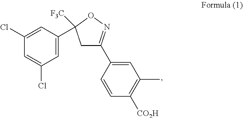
C1(Cl)=CC(C2([F3C])CC(C3=CC(C)=C([CO2H])C=C3)=NO2)=CC(Cl)=C1
